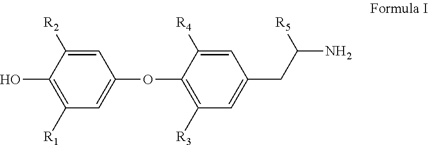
C1=C([R2])C(O)=C([R1])C=C1OC1=C([R3])C=C(CC(N)[R5])C=C1[R4]
